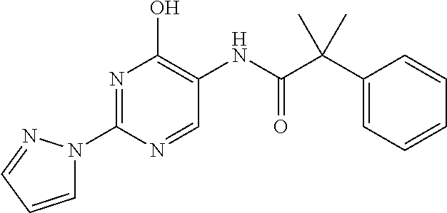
N1=C(N2C=CC=N2)N=CC(NC(C(C2=CC=CC=C2)(C)C)=O)=C1O
